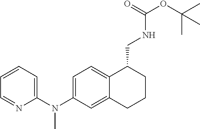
C1=NC(N(C2=CC=C3C(=C2)CCCC3CNC(OC(C)(C)C)=O)C)=CC=C1
